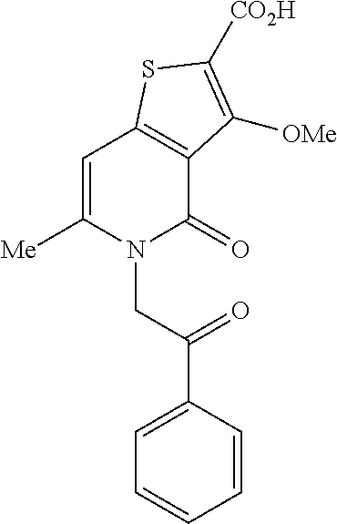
C1=C(C(CN2C(=O)C3=C(C=C2[Me])SC([CO2H])=C3[OMe])=O)C=CC=C1
